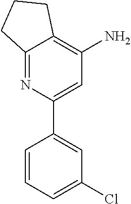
C1=CC=C(Cl)C=C1C1=CC(N)=C2C(=N1)CCC2
